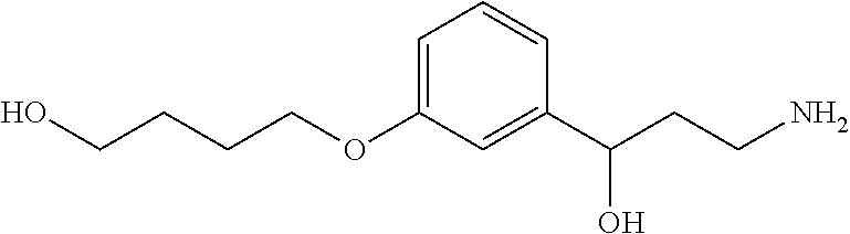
C(CO)CCOC1=CC=CC(C(CCN)O)=C1
